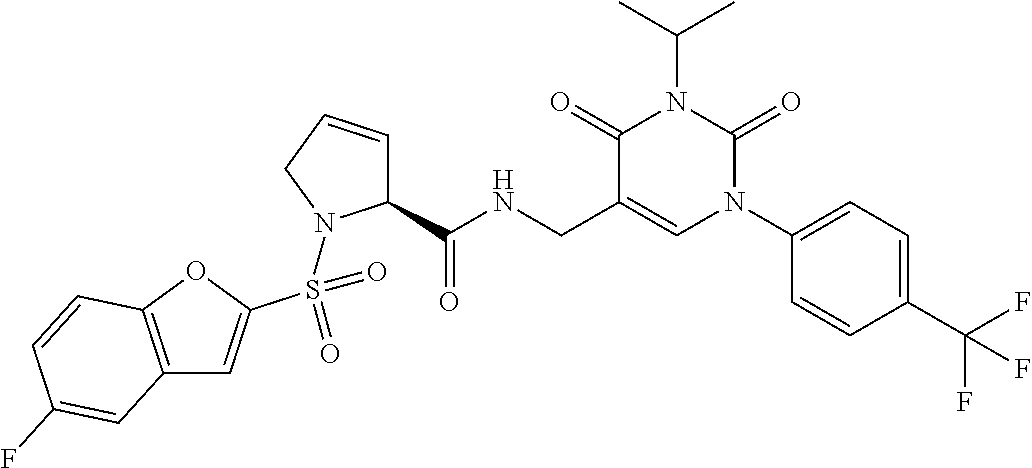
C12=C(OC(S(=O)(=O)N3C(C(NCC4=CN(C5=CC=C(C(F)(F)F)C=C5)C(=O)N(C(C)C)C4=O)=O)C=CC3)=C1)C=CC(F)=C2
